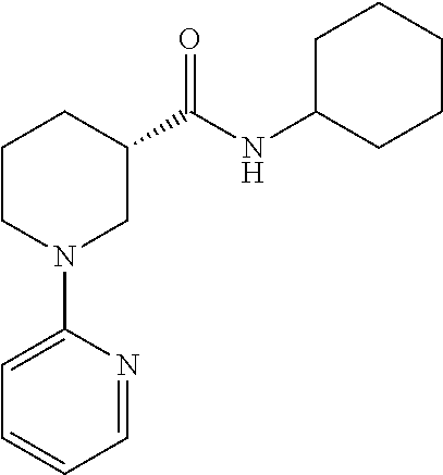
C1CN(C2=CC=CC=N2)CC(C(NC2CCCCC2)=O)C1
